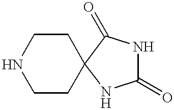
C1(=O)NC(=O)C2(N1)CCNCC2
